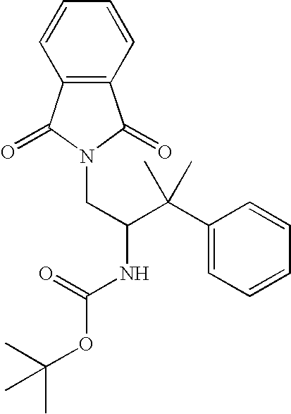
C1(C(C(NC(OC(C)(C)C)=O)CN2C(=O)C3=C(C2=O)C=CC=C3)(C)C)=CC=CC=C1
